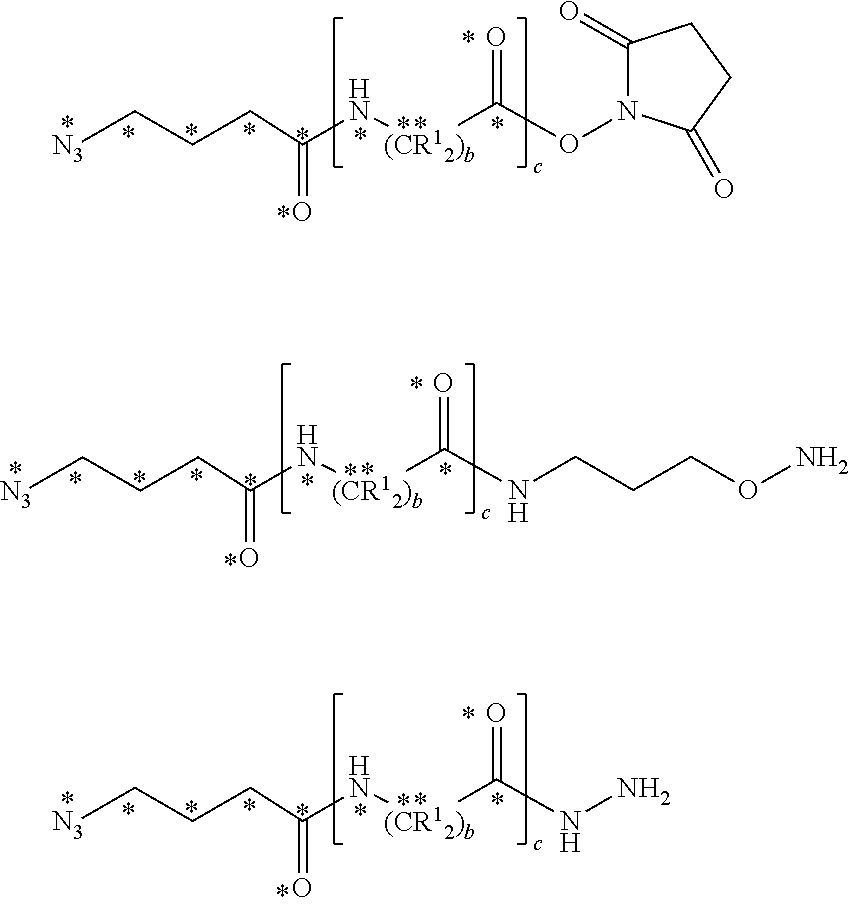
C(CCC(=O)N[(CR12)b]C(NCCCON)=O)[N3].C(CCC(=O)N[(CR12)b]C(NN)=O)[N3].C(CCC(=O)N[(CR12)b]C(ON1C(=O)CCC1=O)=O)[N3]
